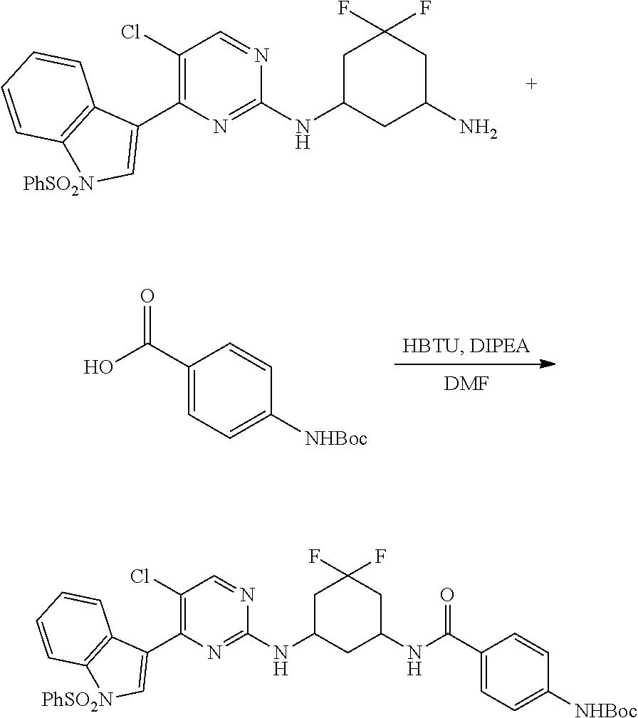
C1(Cl)=C(C2=C[PhSO2N]C3=C2C=CC=C3)N=C(NC2CC(F)(F)CC(N)C2)N=C1.[DMF].C1(C(O)=O)=CC=C([NHBoc])C=C1.C1(Cl)=C(C2=C[PhSO2N]C3=C2C=CC=C3)N=C(NC2CC(F)(F)CC(NC(C3=CC=C([NHBoc])C=C3)=O)C2)N=C1
